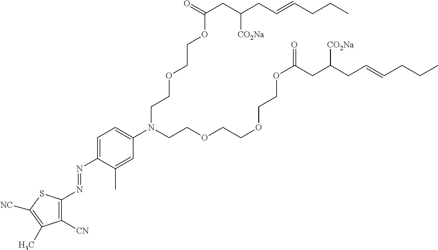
O=C(CC([CO2Na])CC=CCCC)OCCOCCN(C1=CC=C(N=NC2=C([CN])C(C)=C([NC])S2)C(C)=C1)CCOCCOCCOC(=O)CC(CC=CCCC)[CO2Na]
